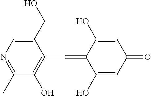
C1(CO)=CN=C(C)C(O)=C1C=C1C(O)=CC(=O)C=C1O
